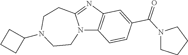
N12C3=C(N=C1CCN(C1CCC1)CC2)C=C(C(N1CCCC1)=O)C=C3
